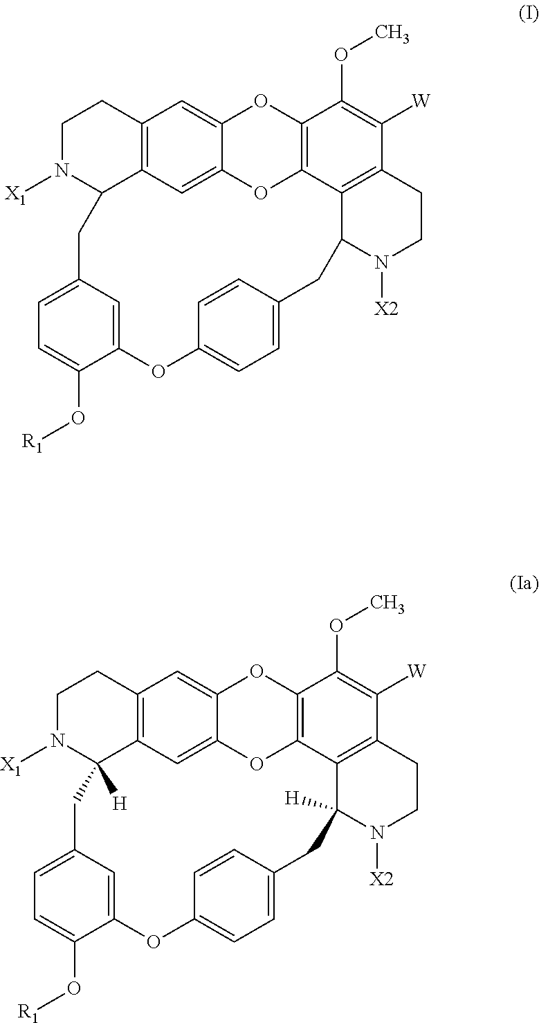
C1N([X1])C2C3=C(C1)C=C1C(=C3)OC3=C(O1)C(OC)=C([W])C1=C3C(N([X2])CC1)CC1=CC=C(OC3=CC(=CC=C3O[R1])C2)C=C1.C1N([X1])C2([H])C3=C(C1)C=C1C(=C3)OC3=C(O1)C(OC)=C([W])C1=C3C([H])(N([X2])CC1)CC1=CC=C(OC3=CC(=CC=C3O[R1])C2)C=C1
